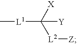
[X]C([L1]C)([L2][Z])[Y]
